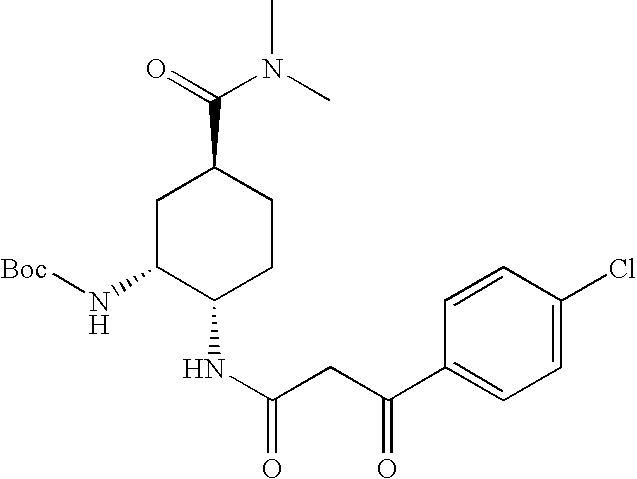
C1C(N[Boc])C(NC(CC(C2=CC=C(Cl)C=C2)=O)=O)CCC1C(=O)N(C)C
